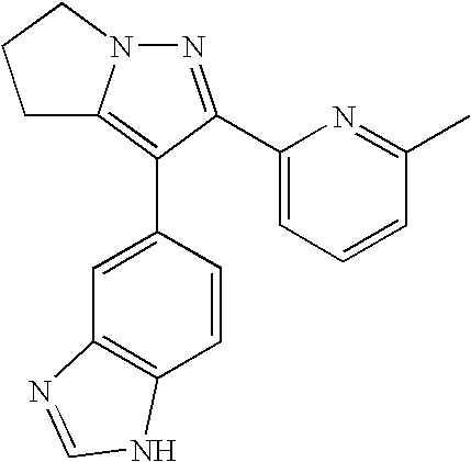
N1=C(C2=CC=CC(C)=N2)C(C2=CC3=C(C=C2)NC=N3)=C2N1CCC2
